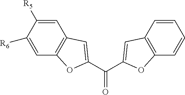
C1=C([R6])C([R5])=CC2=C1OC(C(=O)C1=CC3=C(C=CC=C3)O1)=C2
